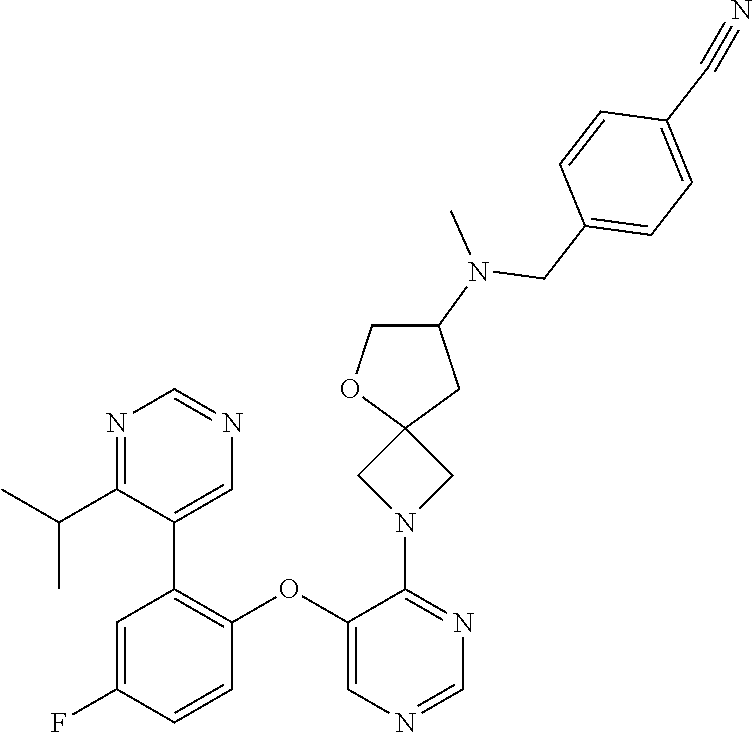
C1=C(F)C=CC(OC2=CN=CN=C2N2CC3(C2)CC(N(CC2=CC=C(C#N)C=C2)C)CO3)=C1C1=CN=CN=C1C(C)C
